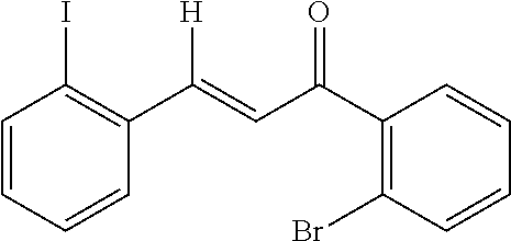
C1=CC=CC(C(=CC(C2=C(Br)C=CC=C2)=O)[H])=C1I
